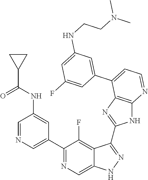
C1=NC=C(C2=NC=C3C(=C2F)C(C2=NC4=C(N2)N=CC=C4C2=CC(NCCN(C)C)=CC(F)=C2)=NN3)C=C1NC(C1CC1)=O
